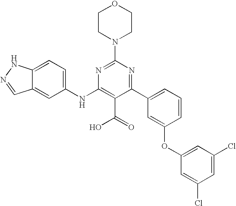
C1(C2=CC=CC(OC3=CC(Cl)=CC(Cl)=C3)=C2)=NC(N2CCOCC2)=NC(NC2=CC=C3C(=C2)C=NN3)=C1C(=O)O
